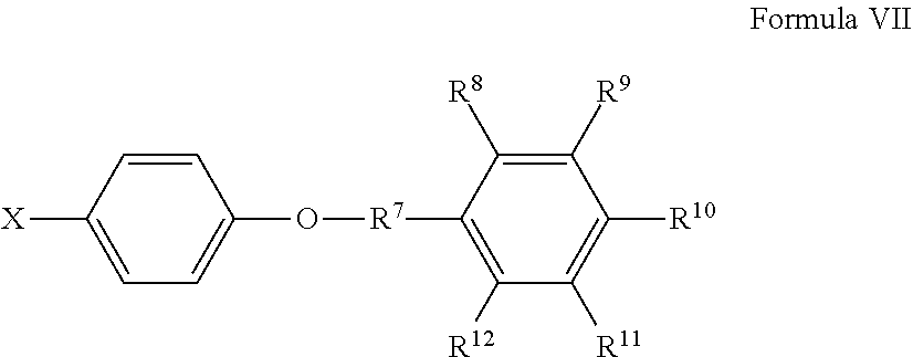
C1([R8])=C([R9])C([R10])=C([R11])C([R12])=C1[R7]OC1=CC=C([X])C=C1
